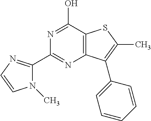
C12=C(C(O)=NC(C3=NC=CN3C)=N1)SC(C)=C2C1=CC=CC=C1
